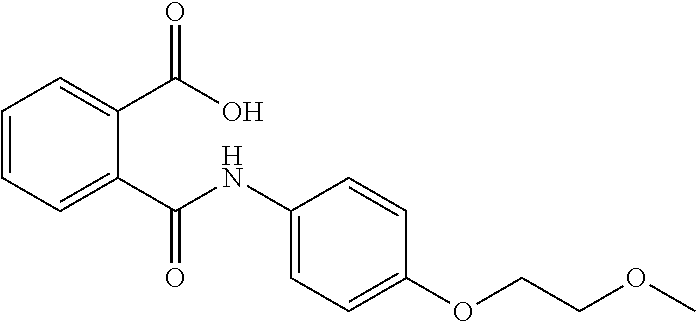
C1=CC=C(C(=O)O)C(C(=O)NC2=CC=C(OCCOC)C=C2)=C1
